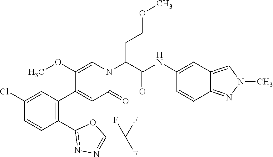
C1(OC)=CN(C(C(=O)NC2=CC3=CN(C)N=C3C=C2)CCOC)C(=O)C=C1C1=C(C2=NN=C(C(F)(F)F)O2)C=CC(Cl)=C1
